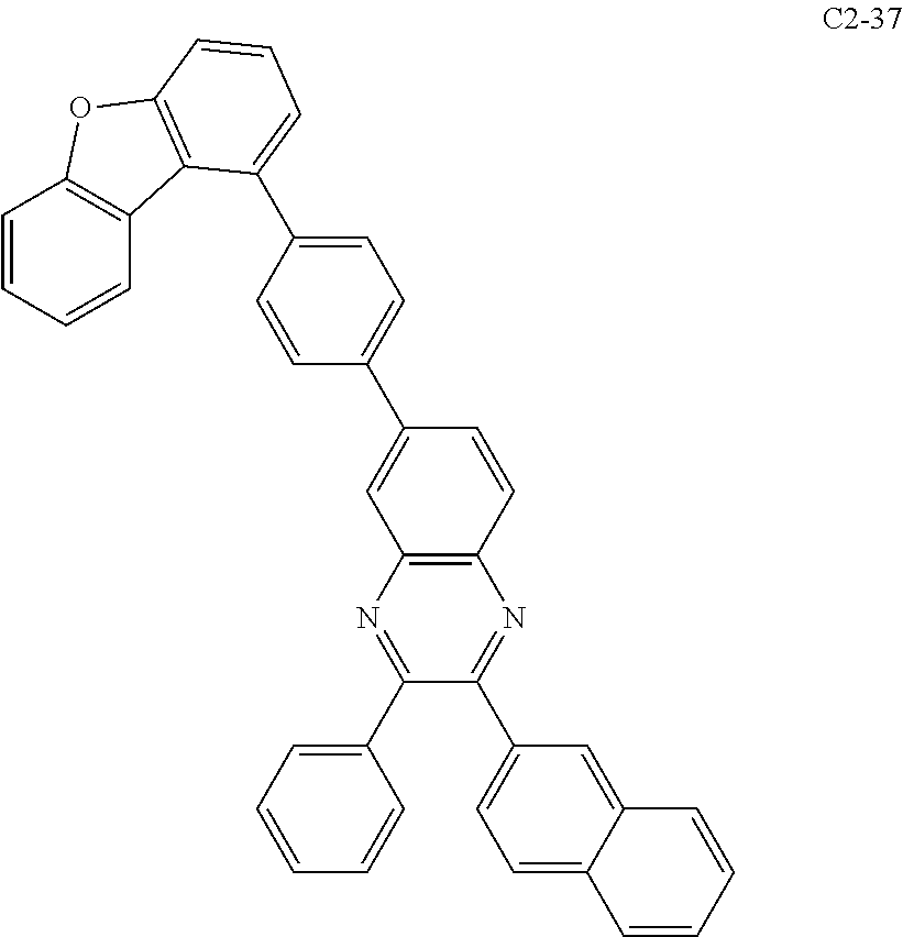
C12=C(N=C(C3=CC=CC=C3)C(C3=CC=C4C(=C3)C=CC=C4)=N1)C=C(C1=CC=C(C3=CC=CC4=C3C3=C(C=CC=C3)O4)C=C1)C=C2
